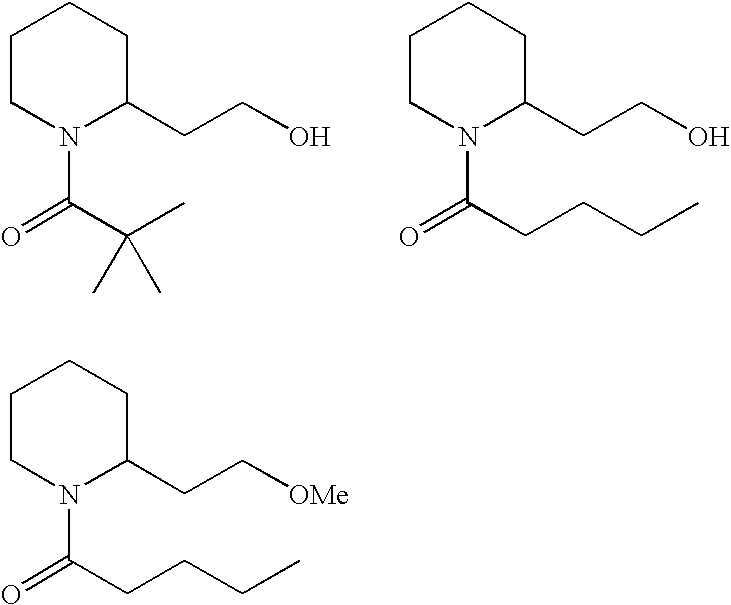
C1CN(C(C(C)(C)C)=O)C(CCO)CC1.C1CN(C(CCCC)=O)C(CCO)CC1.C1CN(C(CCCC)=O)C(CC[OMe])CC1
